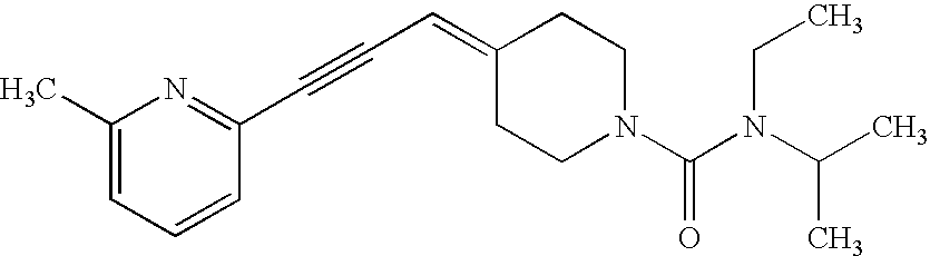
C1(C)=CC=CC(C#CC=C2CCN(C(N(C(C)C)CC)=O)CC2)=N1
